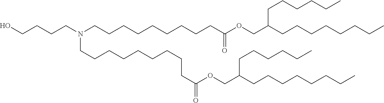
OCCCCN(CCCCCCCCCC(OCC(CCCCCCCC)CCCCCC)=O)CCCCCCCCCC(=O)OCC(CCCCCCCC)CCCCCC
